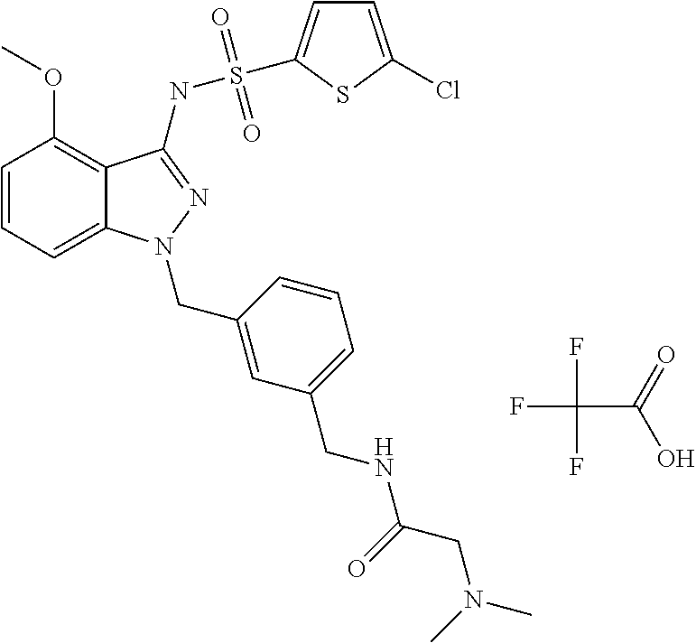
FC(F)(F)C(=O)O.C1=CC=C2C(=C1OC)C(NS(=O)(=O)C1=CC=C(Cl)S1)=NN2CC1=CC(CNC(=O)CN(C)C)=CC=C1
